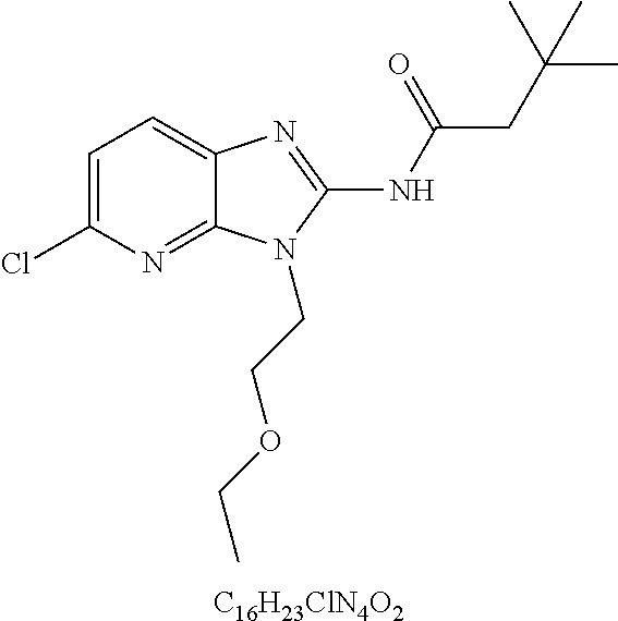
[C16H23ClN4O2].C1=C(Cl)N=C2C(=C1)N=C(NC(CC(C)(C)C)=O)N2CCOCC
